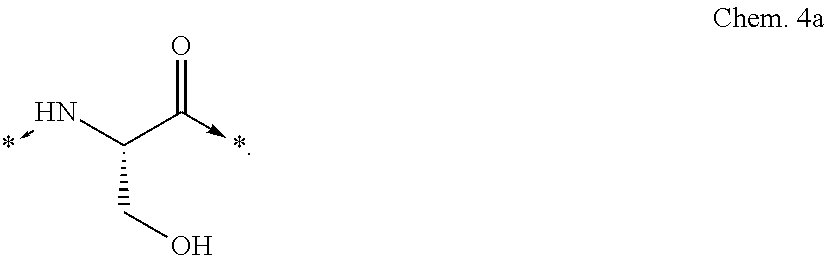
C(C(=O)->*)(N->*)CO
